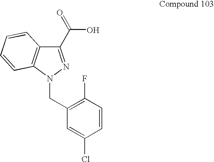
C1(C(O)=O)=NN(CC2=C(F)C=CC(Cl)=C2)C2=C1C=CC=C2
